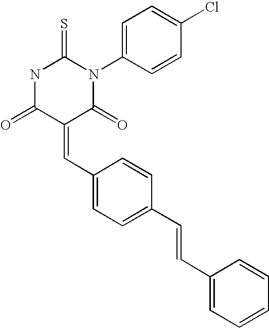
N1C(=O)C(=CC2=CC=C(C=CC3=CC=CC=C3)C=C2)C(=O)N(C2=CC=C(Cl)C=C2)C1=S
